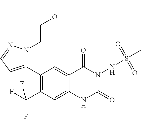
C1(C2=CC=NN2CCOC)=C(C(F)(F)F)C=C2C(=C1)C(=O)N(NS(C)(=O)=O)C(=O)N2
